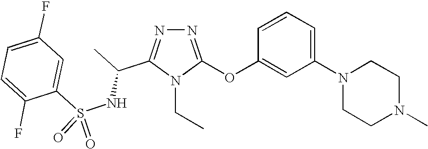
N1=C(OC2=CC(N3CCN(C)CC3)=CC=C2)N(CC)C(C(C)NS(C2=CC(F)=CC=C2F)(=O)=O)=N1
